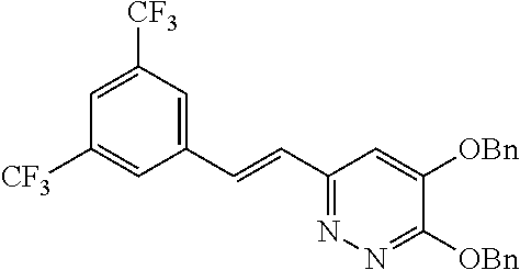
C1=C([CF3])C=C(C=CC2=NN=C([OBn])C([OBn])=C2)C=C1[CF3]
